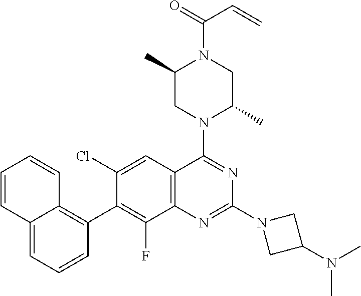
C12=C(C=C(Cl)C(C3=C4C(=CC=C3)C=CC=C4)=C1F)C(N1C(C)CN(C(=O)C=C)C(C)C1)=NC(N1CC(N(C)C)C1)=N2
